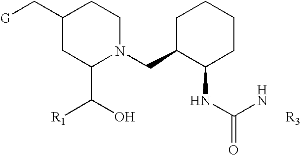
C1(C[G])CC(C(O)[R1])N(CC2CCCCC2NC(=O)N)CC1.[R3]
